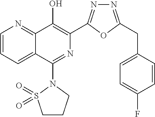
C1=CC=C2C(=N1)C(O)=C(C1=NN=C(CC3=CC=C(F)C=C3)O1)N=C2N1S(=O)(=O)CCC1
